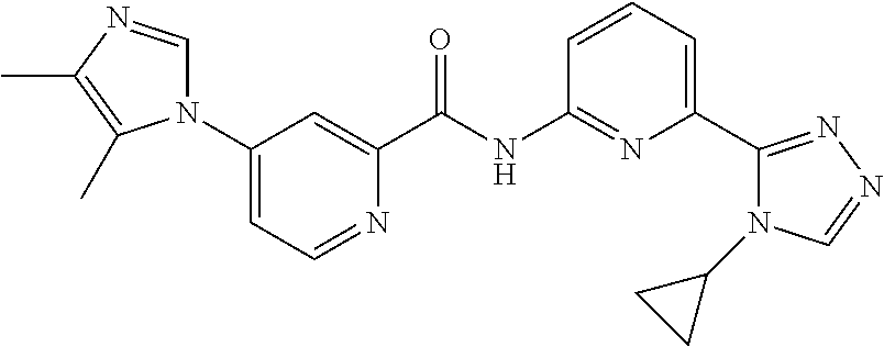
N1=CC=C(N2C=NC(C)=C2C)C=C1C(NC1=NC(C2=NN=CN2C2CC2)=CC=C1)=O
